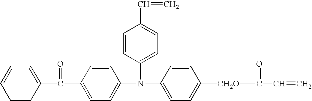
C1=C(N(C2=CC=C([CH2O]C(=O)C=C)C=C2)C2=CC=C(C=C)C=C2)C=CC(C(=O)C2=CC=CC=C2)=C1
